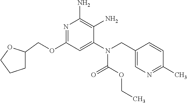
C1C(COC2=NC(N)=C(N)C(N(CC3=CN=C(C)C=C3)C(OCC)=O)=C2)OCC1
